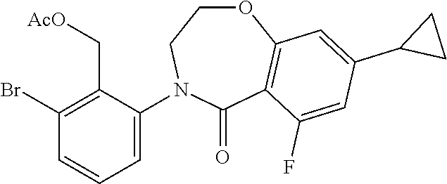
C1(Br)=C(C[AcO])C(N2CCOC3=C(C2=O)C(F)=CC(C2CC2)=C3)=CC=C1
